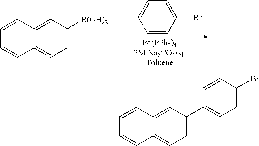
C1=CC(Br)=CC=C1I.C12=CC=C([B(OH)2])C=C1C=CC=C2.C12=CC=C(C3=CC=C(Br)C=C3)C=C1C=CC=C2
